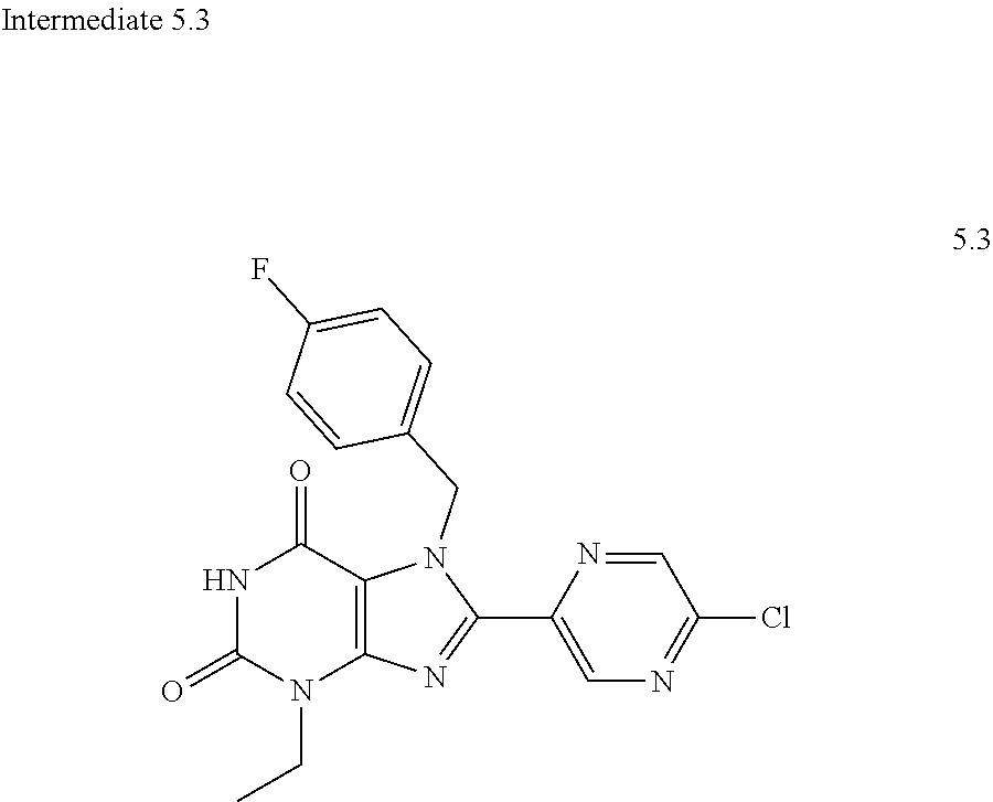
N1C(=O)N(CC)C2=C(C1=O)N(CC1=CC=C(F)C=C1)C(C1=CN=C(Cl)C=N1)=N2
